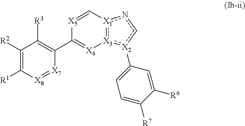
C1([R2])=C([R1])[X8]=[X7]C(C2=[X4][X3]3:[X1](nc[X2]:3C3=CC=C([R7])C([R6])=C3)C=[X5]2)=C1[R3]
